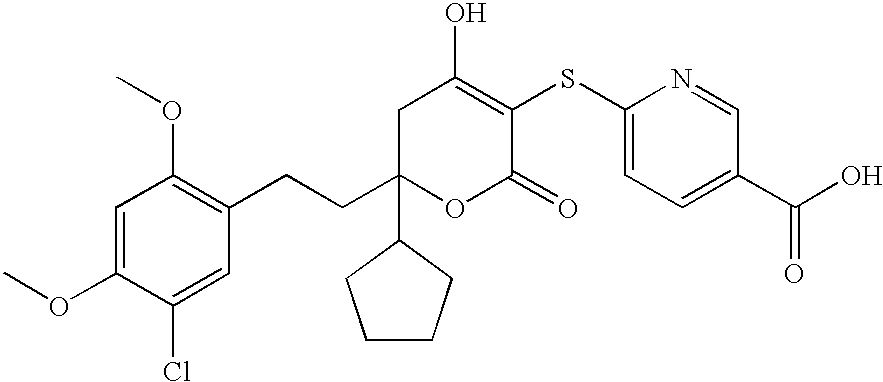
C1C(CCC2=C(OC)C=C(OC)C(Cl)=C2)(C2CCCC2)OC(=O)C(SC2=CC=C(C(O)=O)C=N2)=C1O
